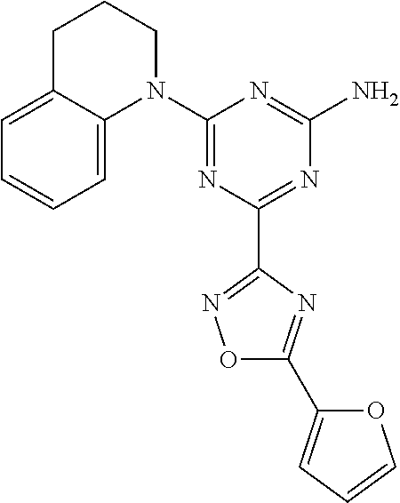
C1=C2C(=CC=C1)N(C1=NC(C3=NOC(C4=CC=CO4)=N3)=NC(N)=N1)CCC2
